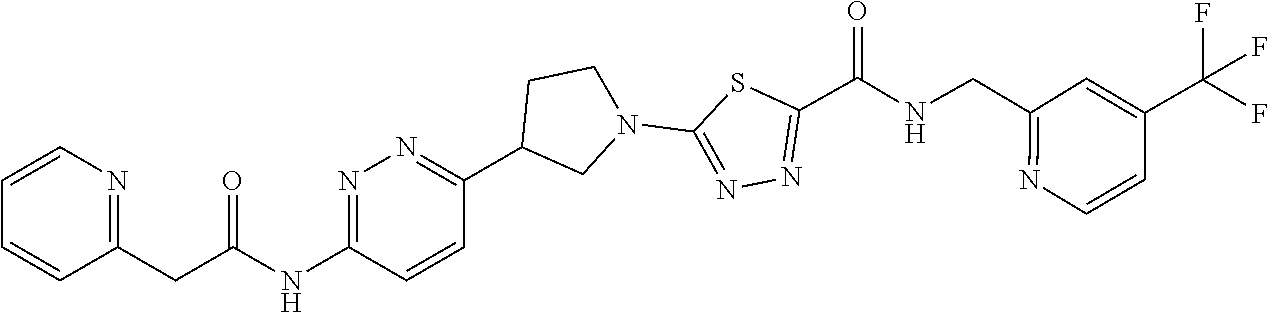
C1=CN=C(CC(NC2=NN=C(C3CN(C4=NN=C(C(NCC5=NC=CC(C(F)(F)F)=C5)=O)S4)CC3)C=C2)=O)C=C1
